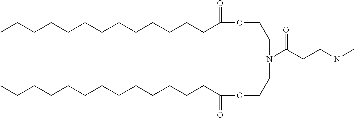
C(CCCCCCC(=O)OCCN(C(CCN(C)C)=O)CCOC(CCCCCCCCCCCCC)=O)CCCCCC
